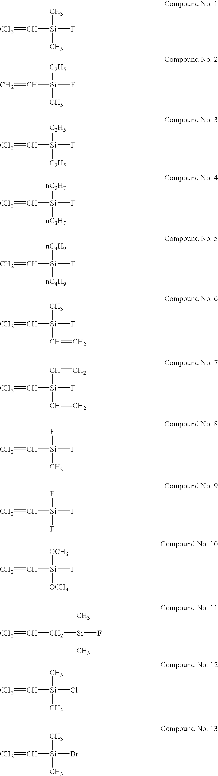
C=C[Si](F)(C)C.C=C[Si](F)([C2H5])C.C=C[Si](F)([C2H5])[C2H5].C=C[Si](F)([nC3H7])[nC3H7].C=C[Si](F)([nC4H9])[nC4H9].C=C[Si](F)(C)C=C.C=C[Si](F)(C=C)C=C.C=C[Si](F)(F)C.C=C[Si](F)(F)F.C=C[Si](F)([OCH3])[OCH3].[Si](F)(C)(C)CC=C.C=C[Si](Cl)(C)C.C=C[Si](Br)(C)C
